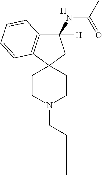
C1(NC(C)=O)([H])C2=C(C3(C1)CCN(CCC(C)(C)C)CC3)C=CC=C2.[H]
